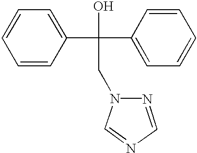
C1(C(C2=CC=CC=C2)(O)CN2C=NC=N2)=CC=CC=C1
